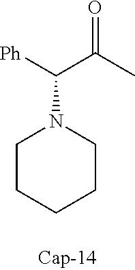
[Ph]C(C(C)=O)N1CCCCC1
